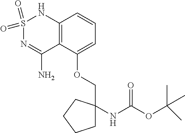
S1(=O)(=O)N=C(N)C2=C(N1)C=CC=C2OCC1(NC(OC(C)(C)C)=O)CCCC1
